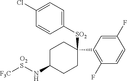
C1=C(Cl)C=CC([SO2]C2(C3=C(F)C=CC(F)=C3)CCC(N[O2S][F3C])CC2)=C1
